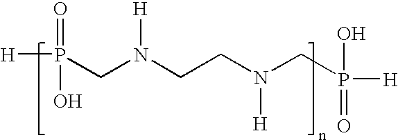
[H]P(=O)(O)CN([H])CCN(CP([H])(O)=O)[H]
